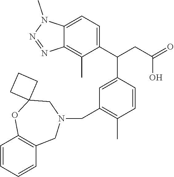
C1=CC=CC2=C1OC1(CN(CC3=C(C)C=CC(C(CC(=O)O)C4=CC=C5C(=C4C)N=NN5C)=C3)C2)CCC1
